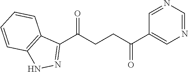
C1(C(CCC(C2=CN=CN=C2)=O)=O)=NNC2=C1C=CC=C2
